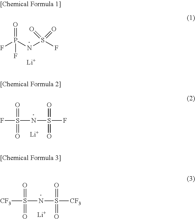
O=P(NS(F)(=O)=O)(F)F.[Li].S(NS(F)(=O)=O)(F)(=O)=O.[Li].S(NS([CF3])(=O)=O)([CF3])(=O)=O.[Li]
